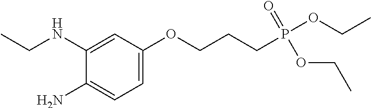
C1=C(OCCCP(OCC)(=O)OCC)C=C(NCC)C(N)=C1
